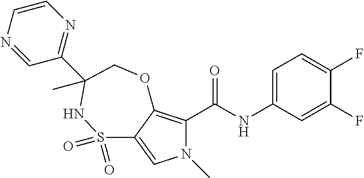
C1=C(NC(C2=C3C(=CN2C)S(=O)(=O)NC(C)(C2=NC=CN=C2)CO3)=O)C=C(F)C(F)=C1
